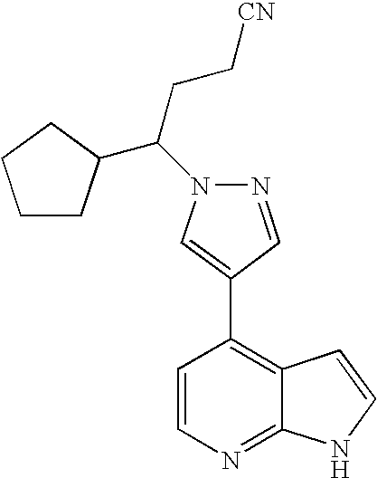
C1=CN=C2C(=C1C1=CN(C(CC[CN])C3CCCC3)N=C1)C=CN2
